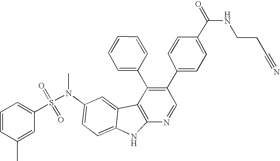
N(C1=CC=C2C(=C1)C1=C(N2)N=CC(C2=CC=C(C(NCCC#N)=O)C=C2)=C1C1=CC=CC=C1)(S(=O)(=O)C1=CC=CC(C)=C1)C
